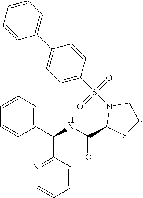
C1=CC=CC(C(NC(=O)C2N(S(C3=CC=C(C4=CC=CC=C4)C=C3)(=O)=O)CCS2)C2=NC=CC=C2)=C1
